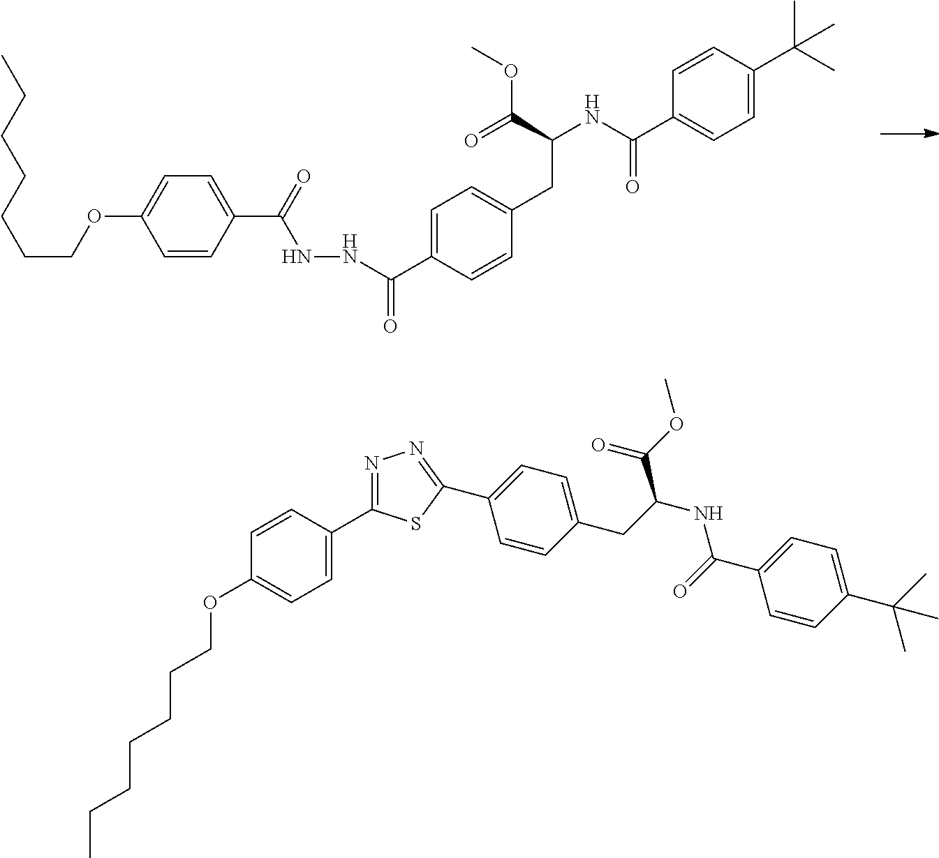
C1=CC(C(=O)NNC(C2=CC=C(CC(NC(C3=CC=C(C(C)(C)C)C=C3)=O)C(=O)OC)C=C2)=O)=CC=C1OCCCCCCC.C1=C(C2=NN=C(C3=CC=C(CC(NC(=O)C4=CC=C(C(C)(C)C)C=C4)C(OC)=O)C=C3)S2)C=CC(OCCCCCCC)=C1
